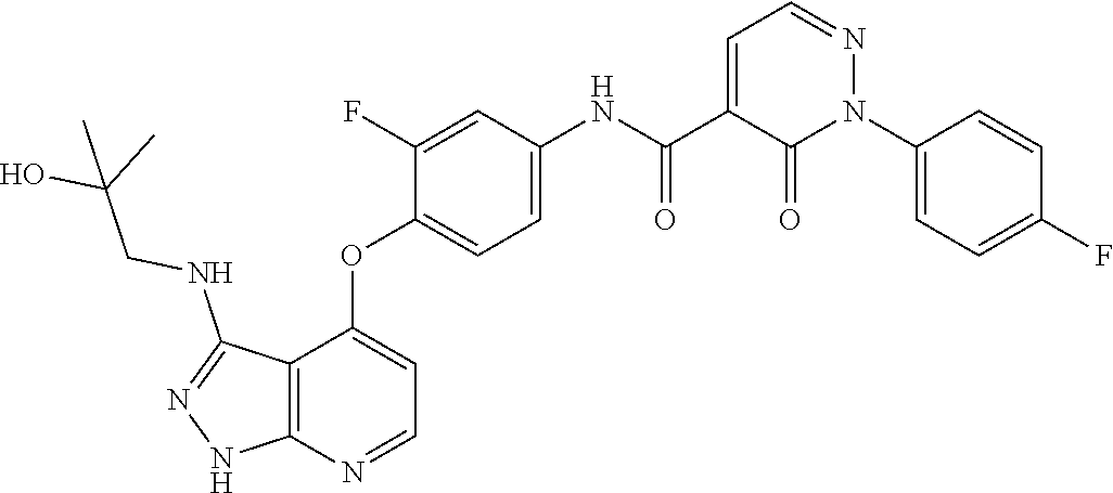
C12=C(N=CC=C1OC1=CC=C(NC(C3=CC=NN(C4=CC=C(F)C=C4)C3=O)=O)C=C1F)NN=C2NCC(O)(C)C
